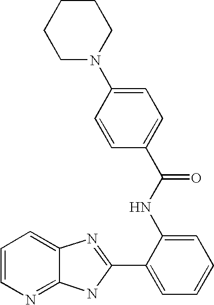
C12=NC=CC=C1N=C(C1=CC=CC=C1NC(=O)C1=CC=C(N3CCCCC3)C=C1)N2
